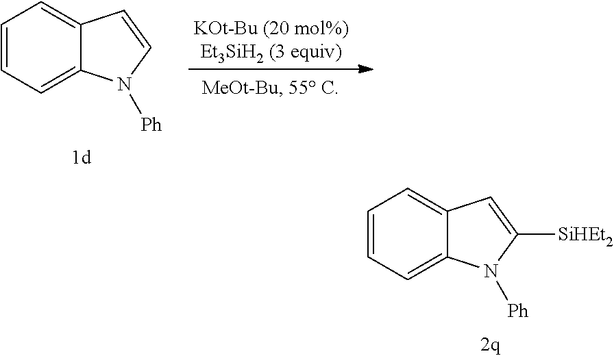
C1=CC=C2C(=C1)C=C([SiHEt2])N2[Ph].C1=CC=C2C(=C1)C=CN2[Ph]
